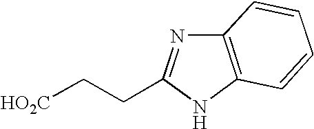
C12=C(NC(CC[HO2C])=N1)C=CC=C2
